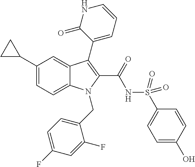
C1(C2CC2)=CC=C2C(=C1)C(C1=CC=CNC1=O)=C(C(=O)NS(=O)(=O)C1=CC=C(O)C=C1)N2CC1=CC=C(F)C=C1F
